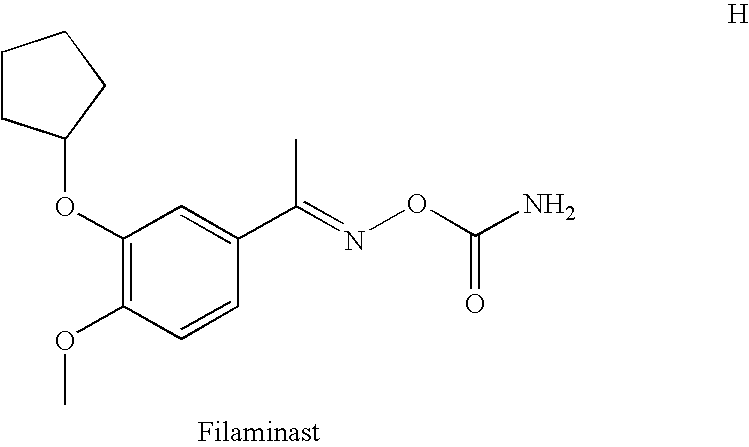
O(C1=C(OC)C=CC(C(=NOC(N)=O)C)=C1)C1CCCC1
